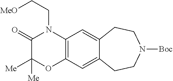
C(CN1C(=O)C([Me])([Me])OC2=C1C=C1C(=C2)CCN([Boc])CC1)[MeO]
